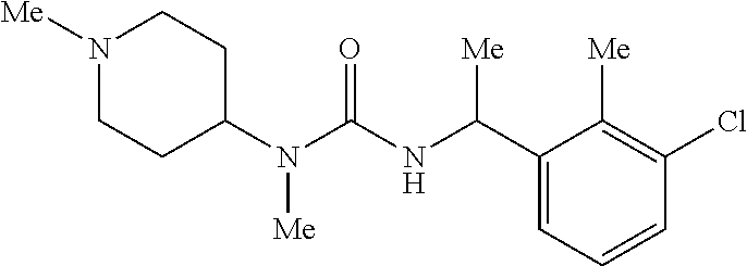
N1([Me])CCC(N(C(=O)NC(C2=CC=CC(Cl)=C2[Me])[Me])[Me])CC1
